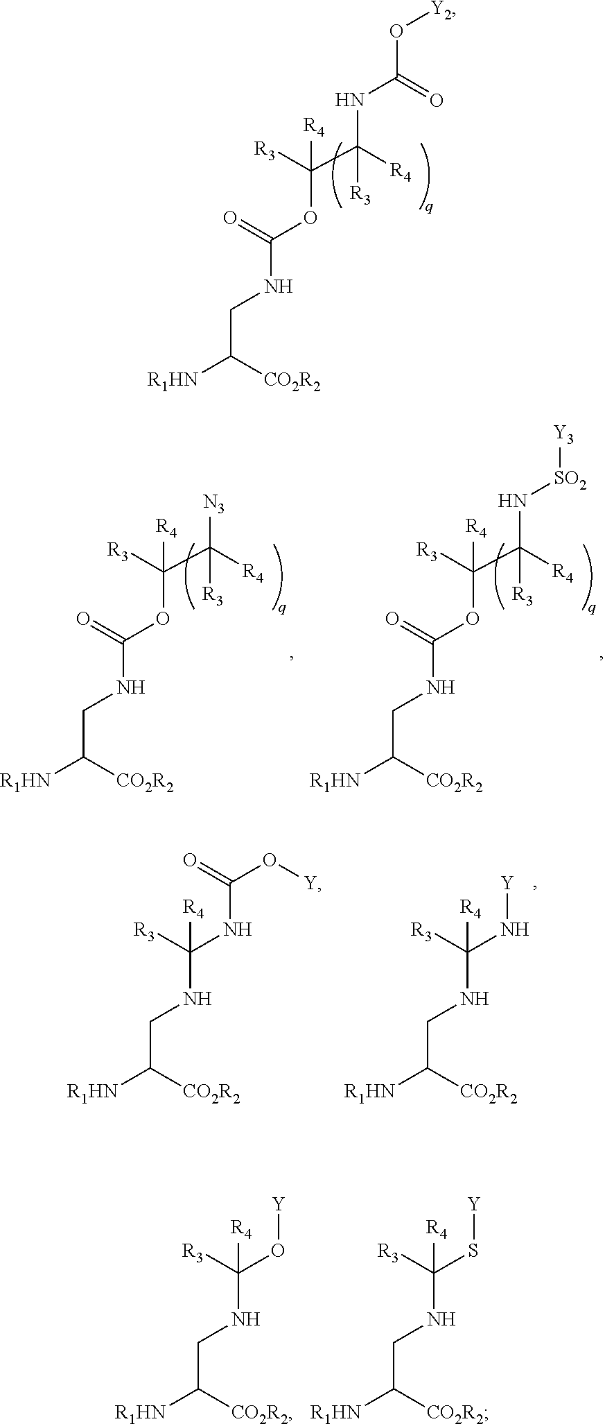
C(C([CO2R2])[R1HN])NC(OC(C([R4])(NC(O[Y2])=O)[R3])([R3])[R4])=O.C(C([CO2R2])[R1HN])NC(OC(C([R4])([N3])[R3])([R3])[R4])=O.C(C([CO2R2])[R1HN])NC(OC(C([R4])(N[SO2][Y3])[R3])([R3])[R4])=O.C(C([CO2R2])[R1HN])NC(NC(O[Y])=O)([R3])[R4].C(C([CO2R2])[R1HN])NC(N[Y])([R3])[R4].C(C([CO2R2])[R1HN])NC(O[Y])([R3])[R4].C(C([CO2R2])[R1HN])NC(S[Y])([R3])[R4]
